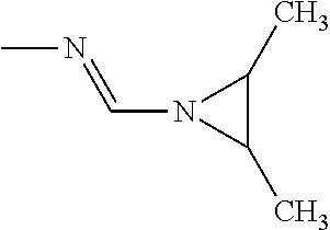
CN=CN1C(C)C1C
